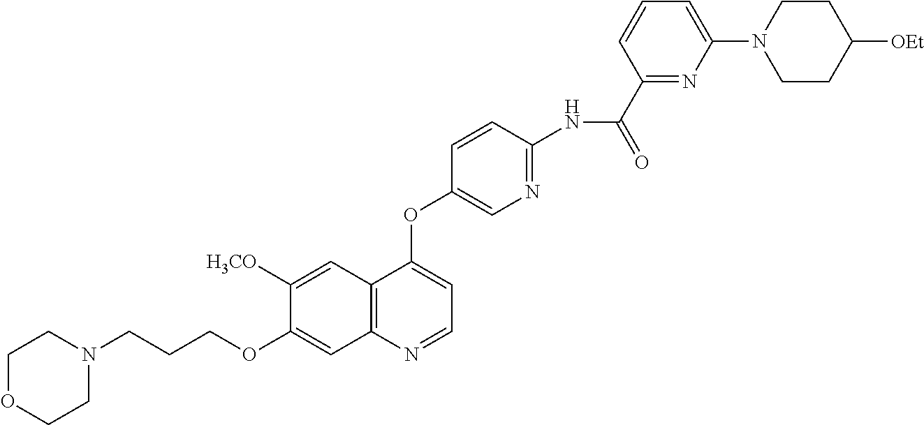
C1OCCN(CCCOC2=CC3=C(C=C2[H3CO])C(OC2=CN=C(NC(C4=NC(N5CCC([OEt])CC5)=CC=C4)=O)C=C2)=CC=N3)C1
